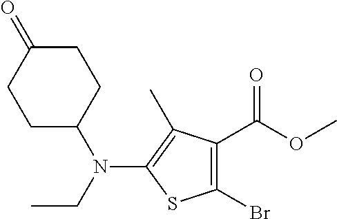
C1(Br)=C(C(OC)=O)C(C)=C(N(CC)C2CCC(=O)CC2)S1
